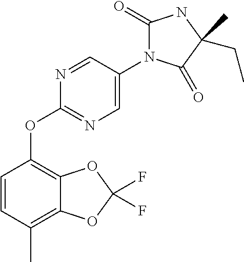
C1(=O)N(C2=CN=C(OC3=C4C(=C(C)C=C3)OC(F)(F)O4)N=C2)C(=O)C(CC)(C)N1
